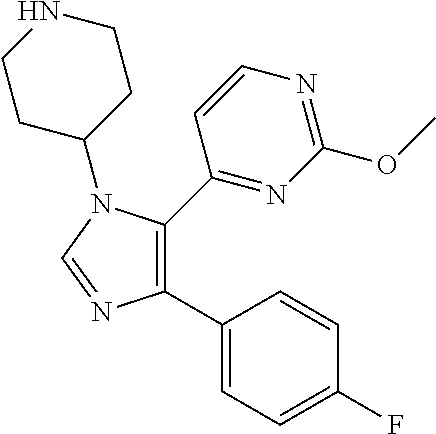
N1CCC(N2C(C3=NC(OC)=NC=C3)=C(C3=CC=C(F)C=C3)N=C2)CC1
